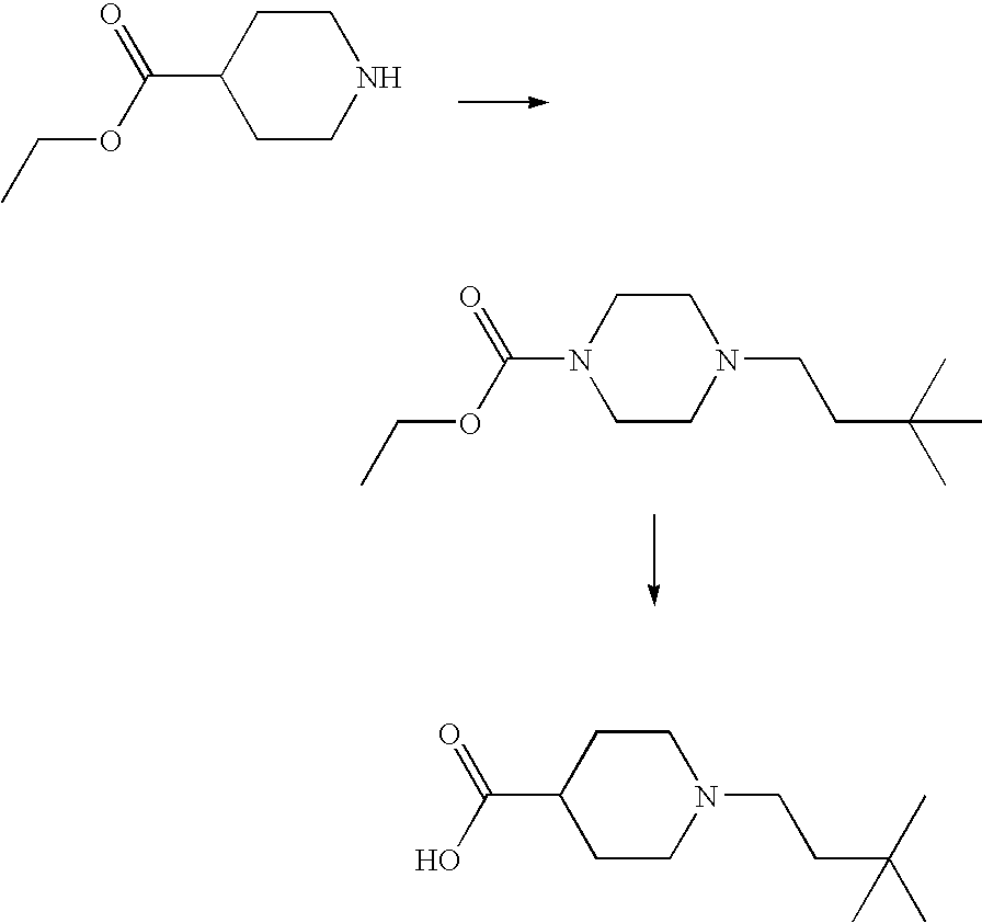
C1CNCCC1C(=O)OCC.C1CN(CCC(C)(C)C)CCN1C(=O)OCC.C1CC(C(=O)O)CCN1CCC(C)(C)C
